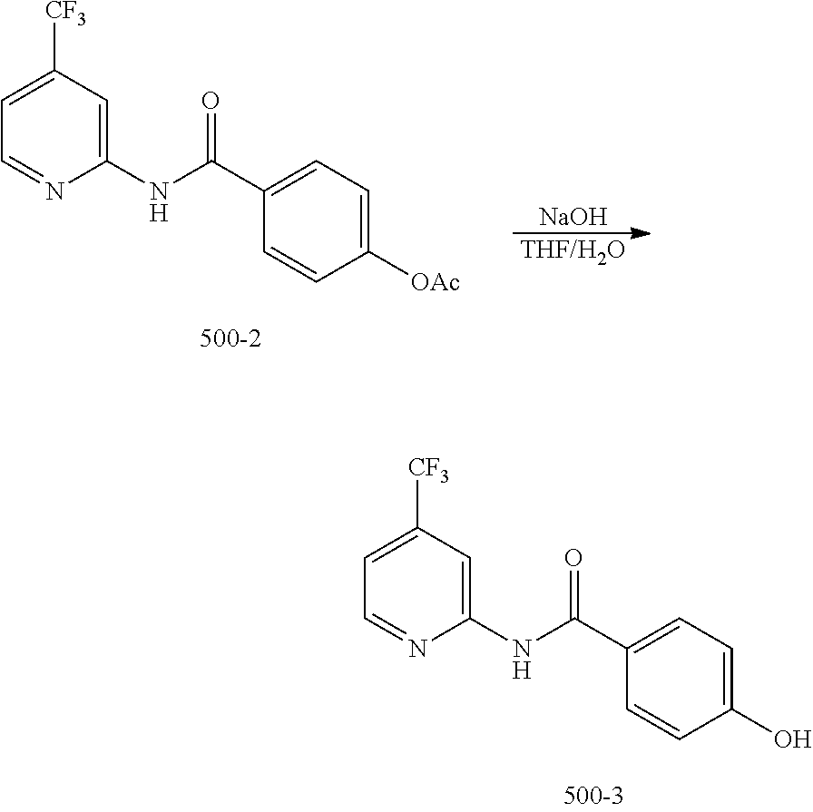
C1(O)=CC=C(C(NC2=CC([CF3])=CC=N2)=O)C=C1.[NaOH].[THF/H2O].C1([OAc])=CC=C(C(NC2=CC([CF3])=CC=N2)=O)C=C1
